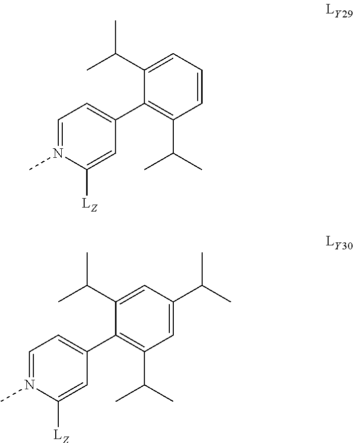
C1=N(C)C([LZ])=CC(C2=C(C(C)C)C=CC=C2C(C)C)=C1.C1=N(C)C([LZ])=CC(C2=C(C(C)C)C=C(C(C)C)C=C2C(C)C)=C1
